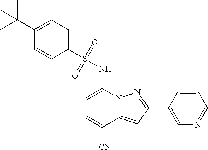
C1=C(NS(C2=CC=C(C(C)(C)C)C=C2)(=O)=O)N2C(=CC(C3=CN=CC=C3)=N2)C([CN])=C1
